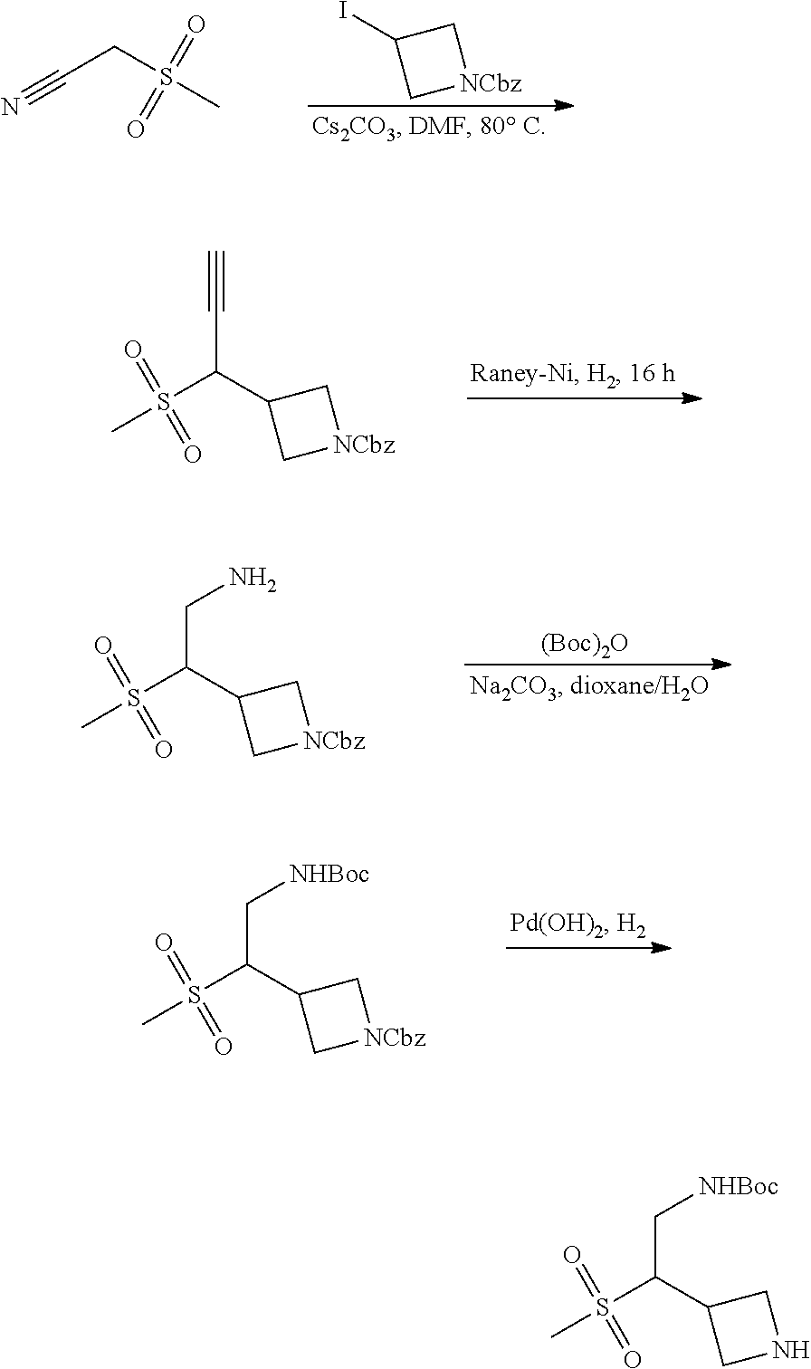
C(CS(C)(=O)=O)#N.IC1C[NCbz]C1.C#CC(S(C)(=O)=O)C1C[NCbz]C1.C(C(S(C)(=O)=O)C1C[NCbz]C1)N.[(Boc)2O].C(C(S(C)(=O)=O)C1C[NCbz]C1)[NHBoc].C(C(S(C)(=O)=O)C1CNC1)[NHBoc]
